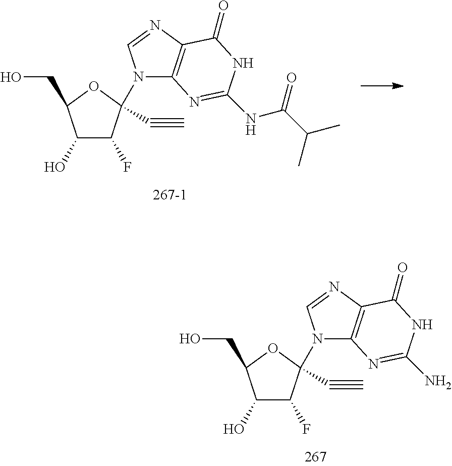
C1(O)C(F)C(N2C3=C(N=C2)C(=O)NC(NC(C(C)C)=O)=N3)(C#C)OC1CO.C1(O)C(F)C(N2C3=C(N=C2)C(=O)NC(N)=N3)(C#C)OC1CO
